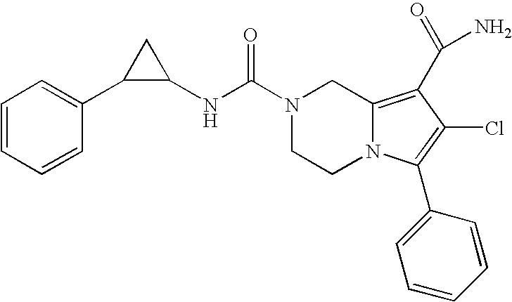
N(C(N1CCN2C(=C(C(N)=O)C(Cl)=C2C2=CC=CC=C2)C1)=O)C1C(C2=CC=CC=C2)C1
